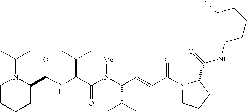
N(C(C(N(C(C(C)C)C=C(C)C(N1CCCC1C(=O)NCCCCCC)=O)[Me])=O)C(C)(C)C)C(C1N(C(C)C)CCCC1)=O
